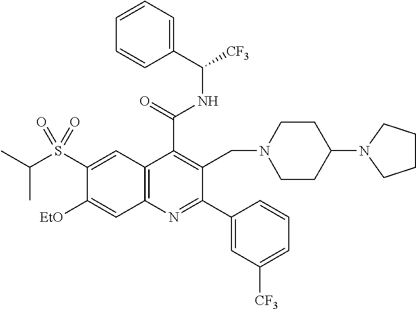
C1=CC=C(C([CF3])NC(C2=C(CN3CCC(N4CCCC4)CC3)C(C3=CC([CF3])=CC=C3)=NC3=C2C=C(S(C(C)C)(=O)=O)C([OEt])=C3)=O)C=C1
